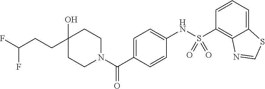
C1C(O)(CCC(F)F)CCN(C(C2=CC=C(NS(=O)(=O)C3=C4C(=CC=C3)SC=N4)C=C2)=O)C1
